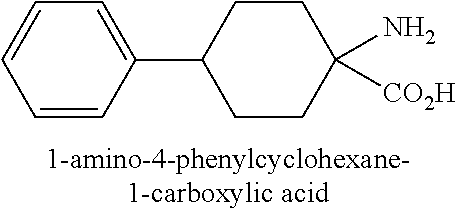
C1=CC(C2CCC(N)([CO2H])CC2)=CC=C1
